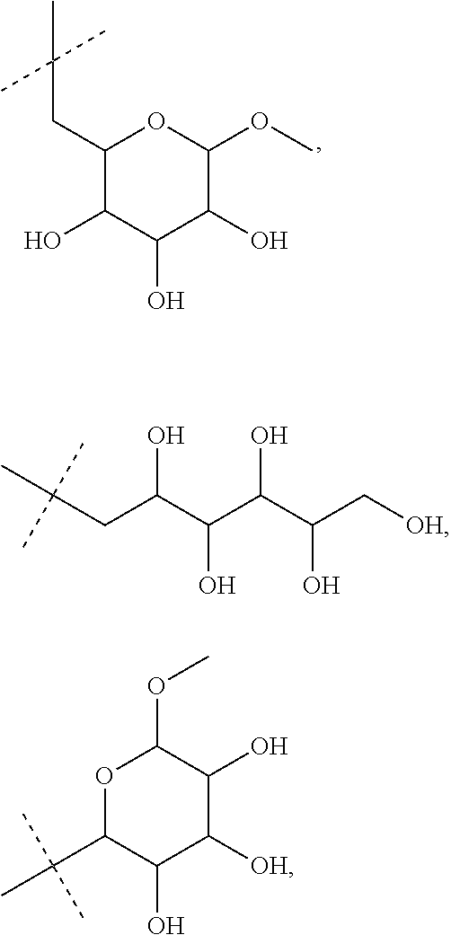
C1(CC(C)(C)C)C(O)C(O)C(O)C(OC)O1.O1C(C(C)(C)C)C(O)C([OH])C(O)C1OC.OC(C(C(C(C[OH])O)O)O)CC(C)(C)C
